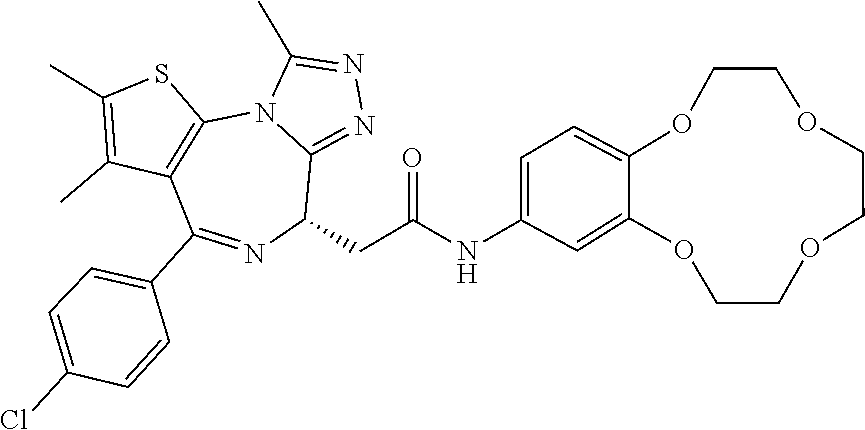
C1=C(C2=NC(CC(NC3=CC=C4OCCOCCOCCOC4=C3)=O)C3=NN=C(C)N3C3=C2C(C)=C(C)S3)C=CC(Cl)=C1
